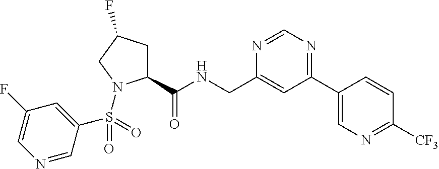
C1(C2=NC=NC(CNC(C3CC(F)CN3S(=O)(=O)C3=CC(F)=CN=C3)=O)=C2)=CN=C([CF3])C=C1
